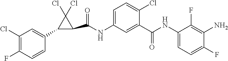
NC1=C(F)C(NC(=O)C2=CC(NC(=O)C3C(Cl)(Cl)C3C3=CC(Cl)=C(F)C=C3)=CC=C2Cl)=CC=C1F
